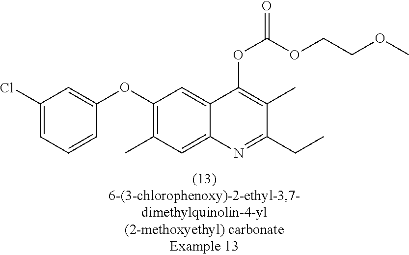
C1(Cl)=CC=CC(OC2=C(C)C=C3C(=C2)C(OC(OCCOC)=O)=C(C)C(CC)=N3)=C1
